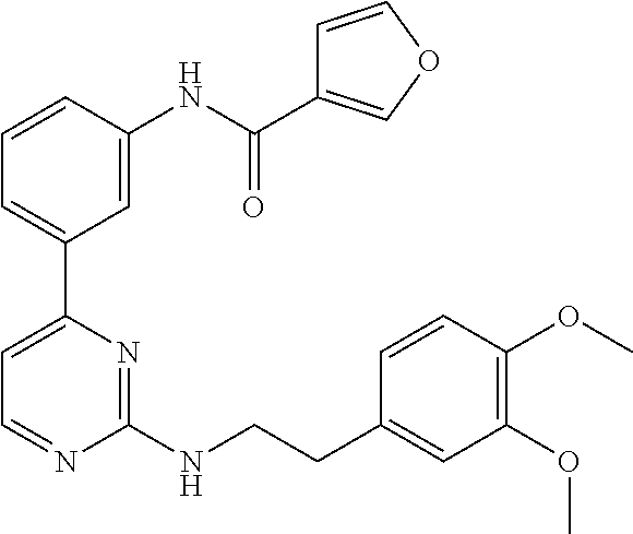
C1=CC(NC(C2=COC=C2)=O)=CC(C2=CC=NC(NCCC3=CC(OC)=C(OC)C=C3)=N2)=C1
